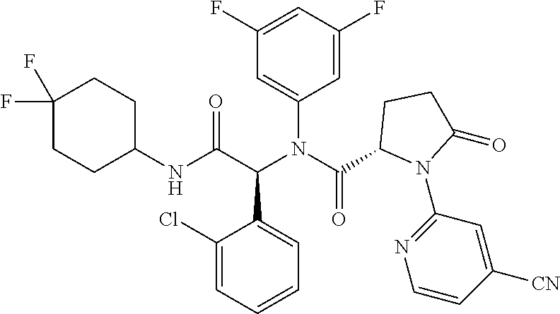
C1(N(C(C2N(C3=NC=CC([CN])=C3)C(=O)CC2)=O)C(C(NC2CCC(F)(F)CC2)=O)C2=CC=CC=C2Cl)=CC(F)=CC(F)=C1
